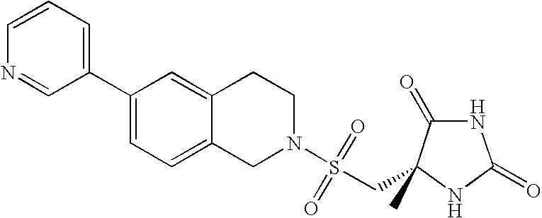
C1=CN=CC(C2=CC=C3C(=C2)CCN(S(CC2(C)NC(=O)NC2=O)(=O)=O)C3)=C1
